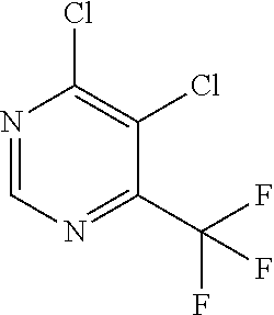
C1(C(F)(F)F)=NC=NC(Cl)=C1Cl
